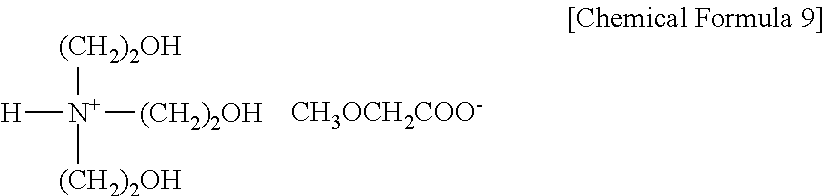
[H][N+]([(CH2)2OH])([(CH2)2OH])[(CH2)2OH].[CH3OCH2COO-]
